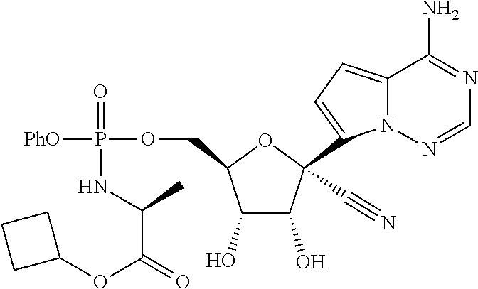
C1(O)C(O)C(C#N)(C2=CC=C3N2N=CN=C3N)OC1COP(=O)([PhO])NC(C(=O)OC1CCC1)C
